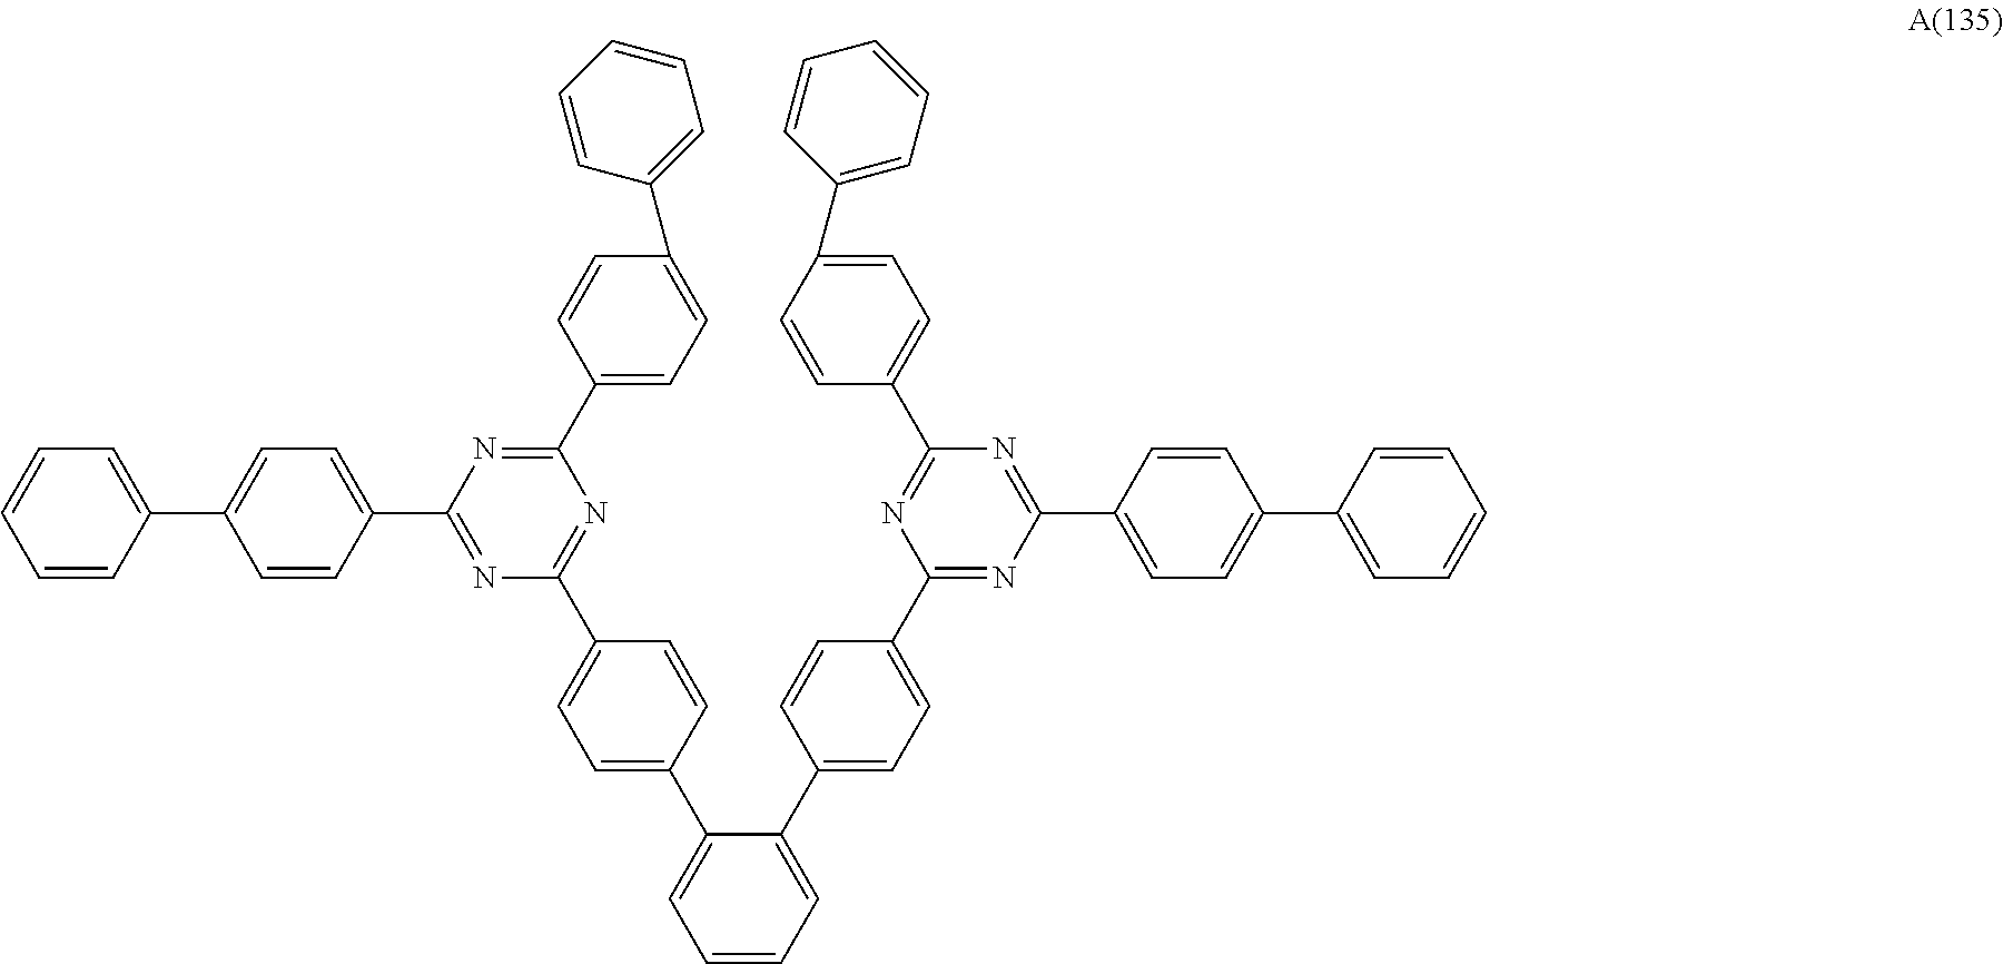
C1(C2=CC=C(C3=NC(C4=CC=C(C5=CC=CC=C5)C=C4)=NC(C4=CC=C(C5=CC=CC=C5)C=C4)=N3)C=C2)=CC=CC=C1C1=CC=C(C2=NC(C3=CC=C(C4=CC=CC=C4)C=C3)=NC(C3=CC=C(C4=CC=CC=C4)C=C3)=N2)C=C1
